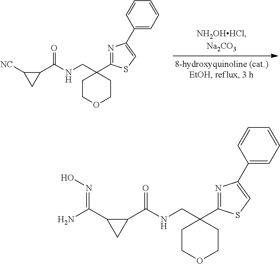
C1COCCC1(C1=NC(C2=CC=CC=C2)=CS1)CNC(C1C([NC])C1)=O.C1COCCC1(C1=NC(C2=CC=CC=C2)=CS1)CNC(C1C(C(N)=NO)C1)=O
